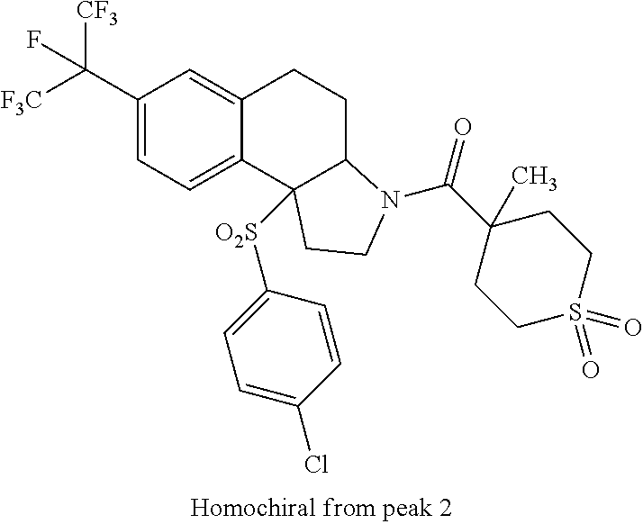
[F3C]C(C1=CC=C2C(=C1)CCC1C2([O2S]C2=CC=C(Cl)C=C2)CCN1C(C1(C)CCS(=O)(=O)CC1)=O)([CF3])F
